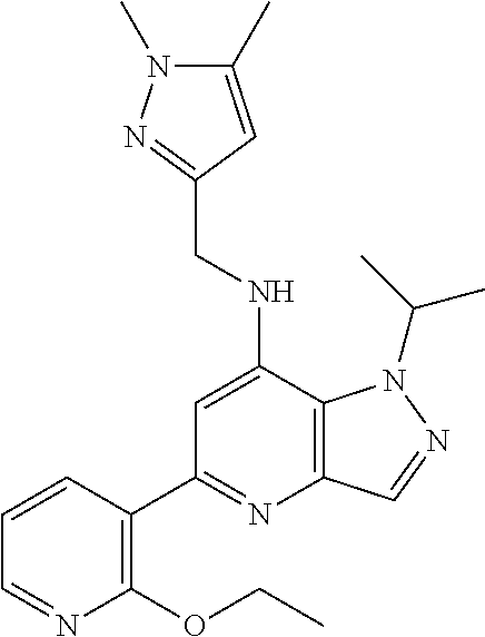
C1=C(NCC2=NN(C)C(C)=C2)C2=C(N=C1C1=C(OCC)N=CC=C1)C=NN2C(C)C
